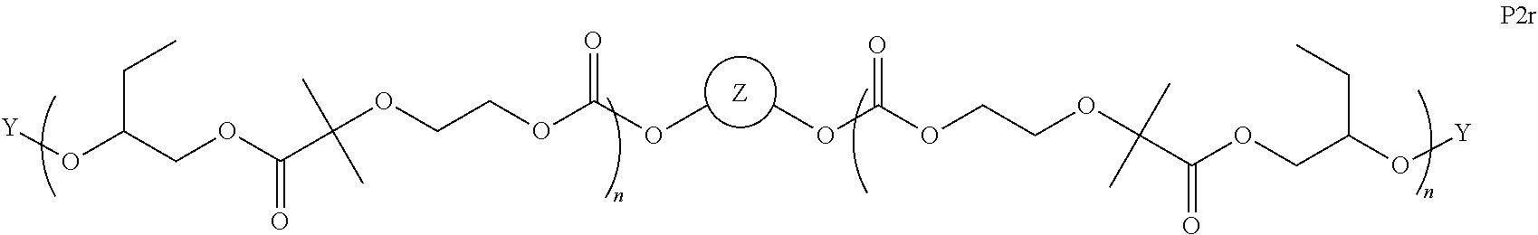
O(C(COC(C(OCCOC(OC)=O)(C)C)=O)CC)[Y].[Z].O(C(COC(C(OCCOC(OC)=O)(C)C)=O)CC)[Y]
